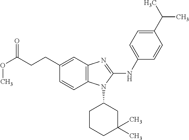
C(CCC1=CC2=C(C=C1)N(C1CCCC(C)(C)C1)C(NC1=CC=C(C(C)C)C=C1)=N2)(OC)=O
